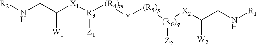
[R2]NCC([X1][R3]([(R4)m][Y][(R5)p][(R6)q]([X2]C(CN[R1])[W2])[Z2])[Z1])[W1]
